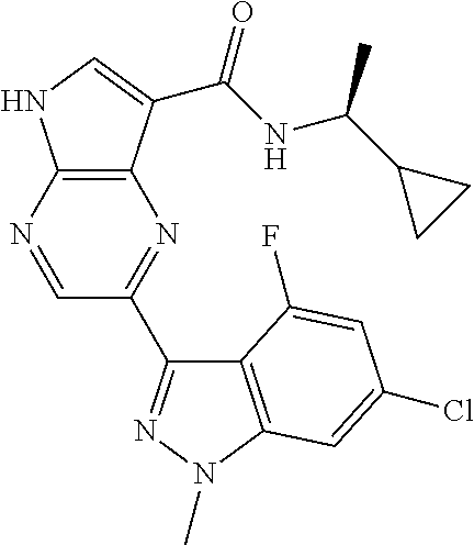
C12=C(C(C(NC(C3CC3)C)=O)=CN1)N=C(C1=NN(C)C3=C1C(F)=CC(Cl)=C3)C=N2
